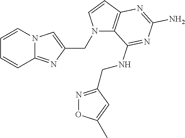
C1=CN2C(=NC(CN3C4=C(C=C3)N=C(N)N=C4NCC3=NOC(C)=C3)=C2)C=C1
